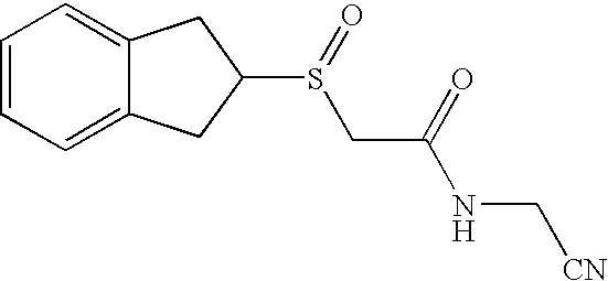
C1=CC=C2C(=C1)CC(S(CC(=O)NC[CN])=O)C2
